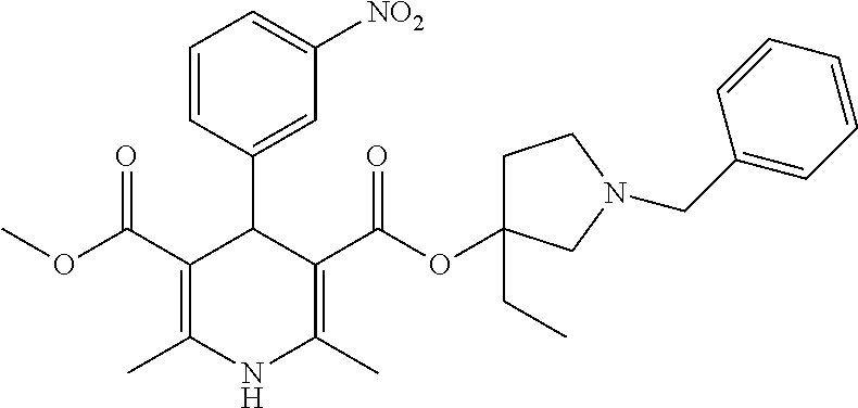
C1=CC(C2C(C(OC)=O)=C(C)NC(C)=C2C(=O)OC2(CC)CCN(CC3=CC=CC=C3)C2)=CC([NO2])=C1
